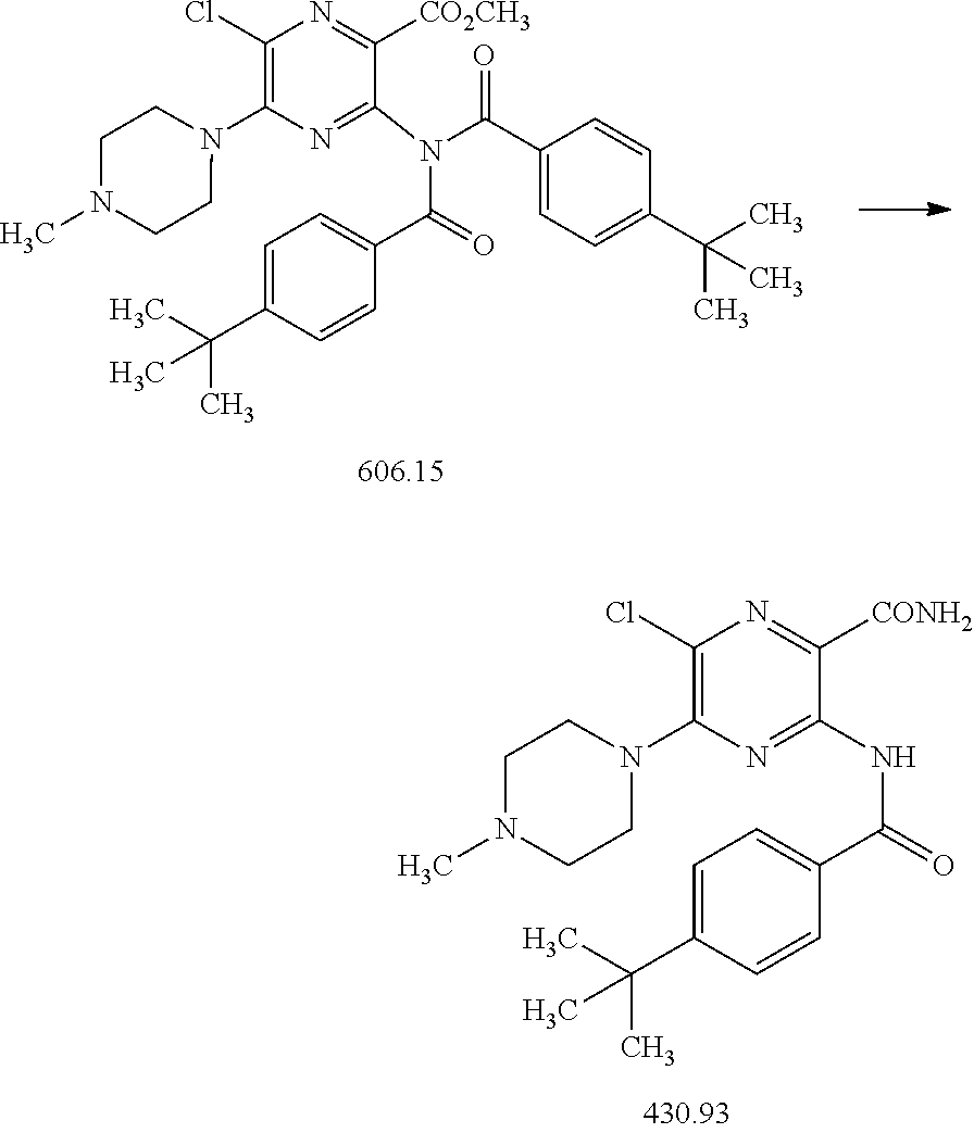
C1(Cl)=C(N2CCN(C)CC2)N=C(N(C(=O)C2=CC=C(C(C)(C)C)C=C2)C(C2=CC=C(C(C)(C)C)C=C2)=O)C([CO2CH3])=N1.C1(Cl)=C(N2CCN(C)CC2)N=C(NC(=O)C2=CC=C(C(C)(C)C)C=C2)C([CONH2])=N1
